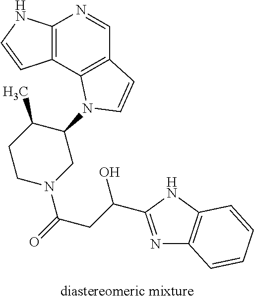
C12=C(C3=C(C=N1)C=CN3C1C(C)CCN(C(=O)CC(O)C3=NC4=C(N3)C=CC=C4)C1)C=CN2
